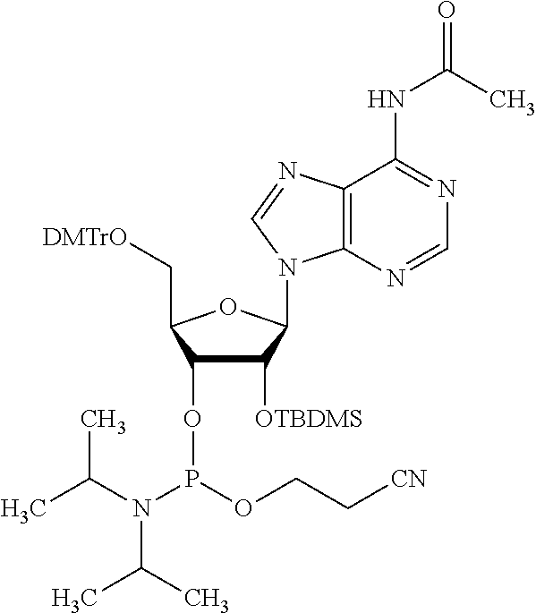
C12=C(N=CN=C1NC(=O)C)N(C1C([OTBDMS])C(OP(OCC[CN])N(C(C)C)C(C)C)C(C[DMTrO])O1)C=N2
